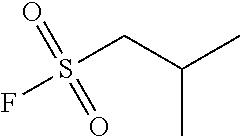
O=S(CC(C)C)(F)=O
